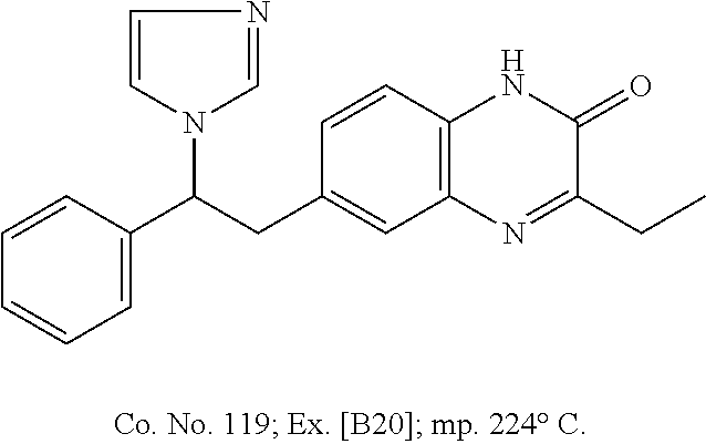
C1=CC(C(CC2=CC3=C(NC(=O)C(CC)=N3)C=C2)N2C=NC=C2)=CC=C1
